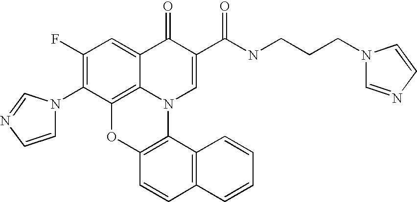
C1(F)=C(N2C=CN=C2)C2=C3C(=C1)C(=O)C(C(NCCCN1C=NC=C1)=O)=CN3C1=C(O2)C=CC2=C1C=CC=C2
